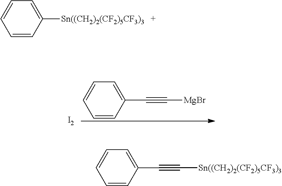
C1=CC(C#C[MgBr])=CC=C1.[I2].C1=CC([Sn((CH2)2(CF2)5CF3)3])=CC=C1.C1=CC(C#C[Sn((CH2)2(CF2)5CF3)3])=CC=C1
